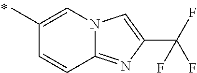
C1(C)=CN2C(=NC(C(F)(F)F)=C2)C=C1
